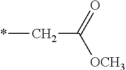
*CC([OCH3])=O
